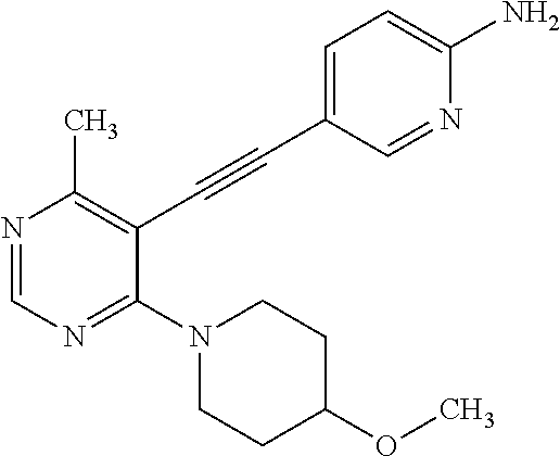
N1=CN=C(N2CCC(OC)CC2)C(C#CC2=CC=C(N)N=C2)=C1C
